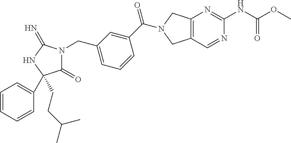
C1(=O)N(CC2=CC=CC(C(=O)N3CC4=C(C3)C=NC(NC(OC)=O)=N4)=C2)C(=N)NC1(C1=CC=CC=C1)CCC(C)C
